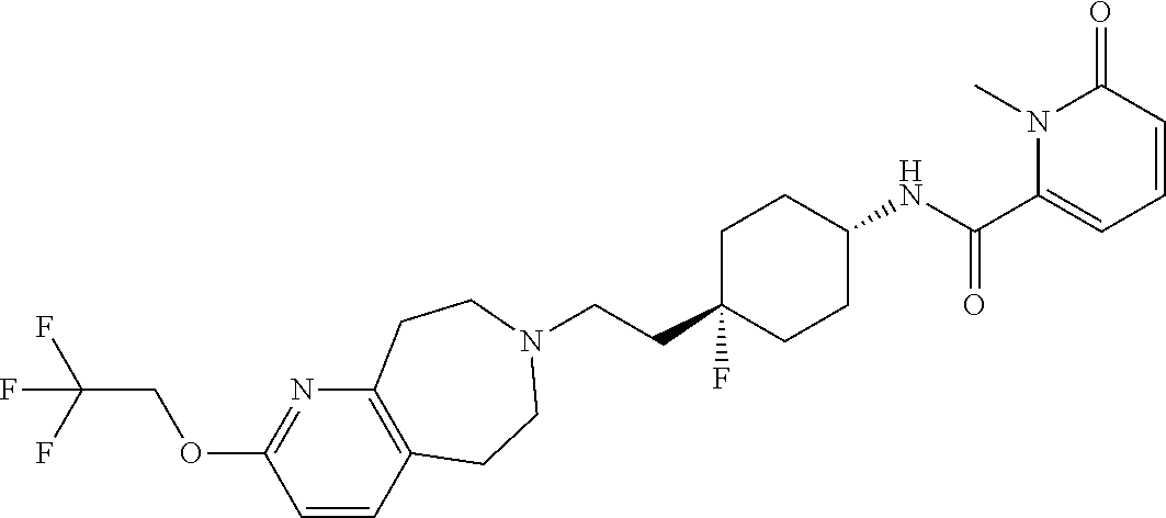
C(CC1(F)CCC(NC(C2=CC=CC(=O)N2C)=O)CC1)N1CCC2=C(N=C(OCC(F)(F)F)C=C2)CC1
